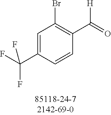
C1=C(C(F)(F)F)C=CC(C([H])=O)=C1Br
